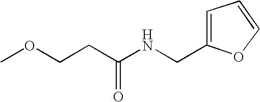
COCCC(NCC1=CC=CO1)=O
